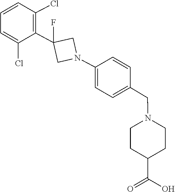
C1=C(Cl)C(C2(F)CN(C3=CC=C(CN4CCC(C(=O)O)CC4)C=C3)C2)=C(Cl)C=C1
